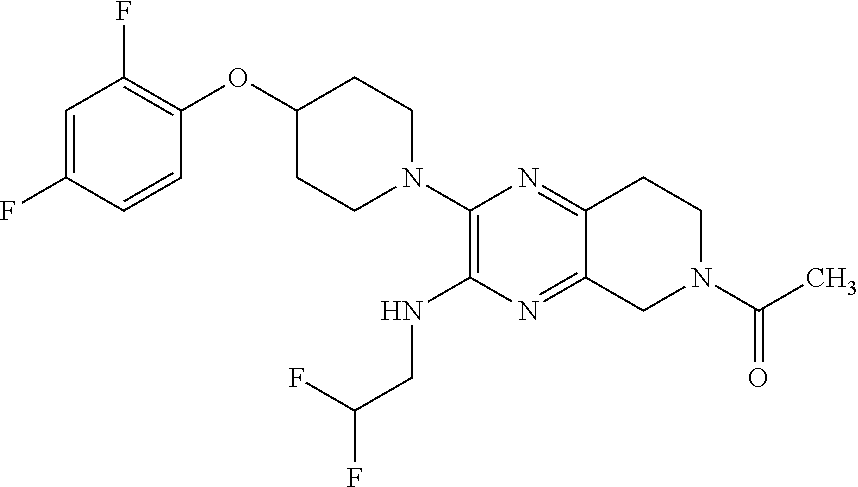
C1=C(F)C=CC(OC2CCN(C3=C(NCC(F)F)N=C4C(=N3)CCN(C(C)=O)C4)CC2)=C1F
